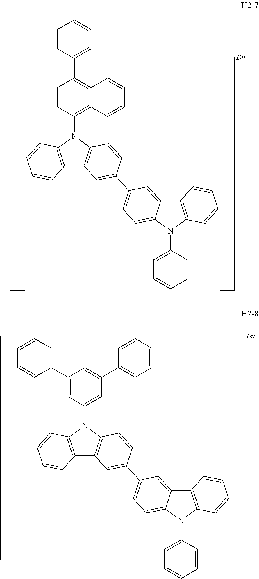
C1(C2=CC=CC=C2)=CC(N2C3=C(C4=C2C=CC(C2=CC=C5C(=C2)C2=C(N5C5=CC=CC=C5)C=CC=C2)=C4)C=CC=C3)=CC(C2=CC=CC=C2)=C1.C1=CC(N2C3=C(C4=C2C=CC(C2=CC=C5C(=C2)C2=C(N5C5=CC=CC=C5)C=CC=C2)=C4)C=CC=C3)=C2C(=C1C1=CC=CC=C1)C=CC=C2
